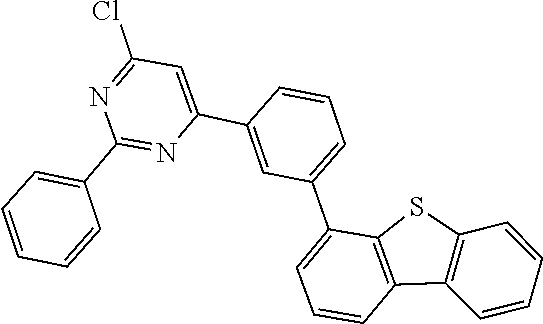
C1=CC=C(C2=CC=CC3=C2SC2=C3C=CC=C2)C=C1C1=CC(Cl)=NC(C2=CC=CC=C2)=N1
